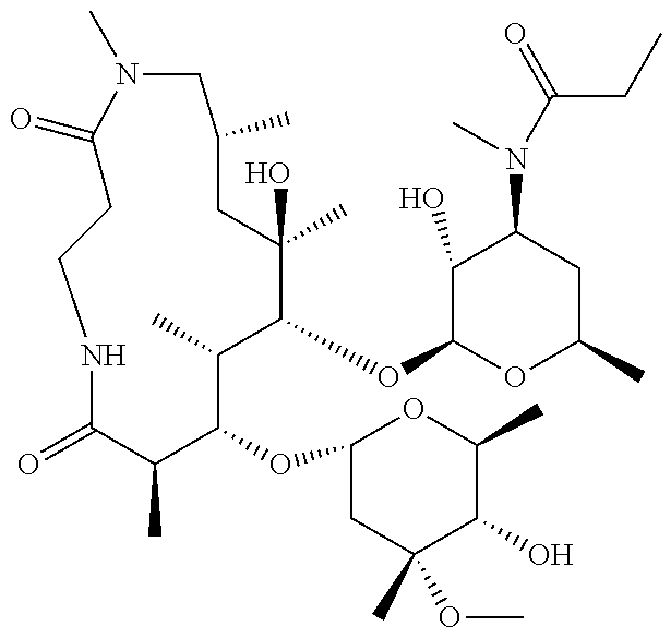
C1C(=O)N(C)CC(C)CC(C)(O)C(OC2OC(C)CC(N(C)C(=O)CC)C2O)C(C)C(OC2CC(C)(OC)C(O)C(C)O2)C(C)C(=O)NC1
